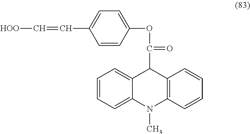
C1=CC=C2C(=C1)C(C(OC1=CC=C(C=C[HOO])C=C1)=O)C1=C(N2C)C=CC=C1
